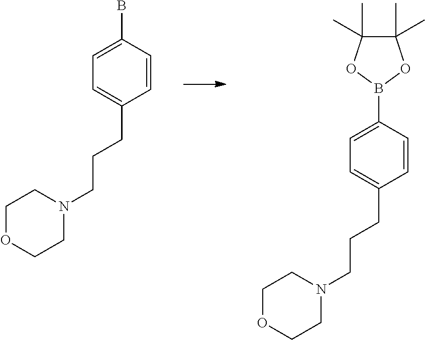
B1(C2=CC=C(CCCN3CCOCC3)C=C2)OC(C)(C)C(C)(C)O1.BC1=CC=C(CCCN2CCOCC2)C=C1
